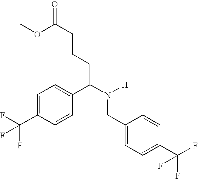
C1=C(C(F)(F)F)C=CC(C(N(CC2=CC=C(C(F)(F)F)C=C2)[H])CC=CC(=O)OC)=C1
